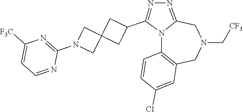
N12C3=C(CN(C[CF3])CC1=NN=C2C1CC2(C1)CN(C1=NC([F3C])=CC=N1)C2)C=C(Cl)C=C3
